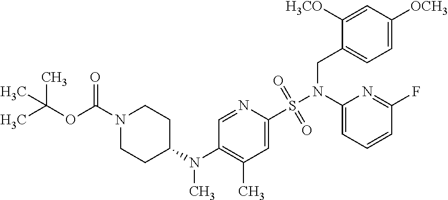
C1(N(S(=O)(=O)C2=CC(C)=C(N(C)C3CCN(C(OC(C)(C)C)=O)CC3)C=N2)CC2=CC=C([OCH3])C=C2[H3CO])=CC=CC(F)=N1
